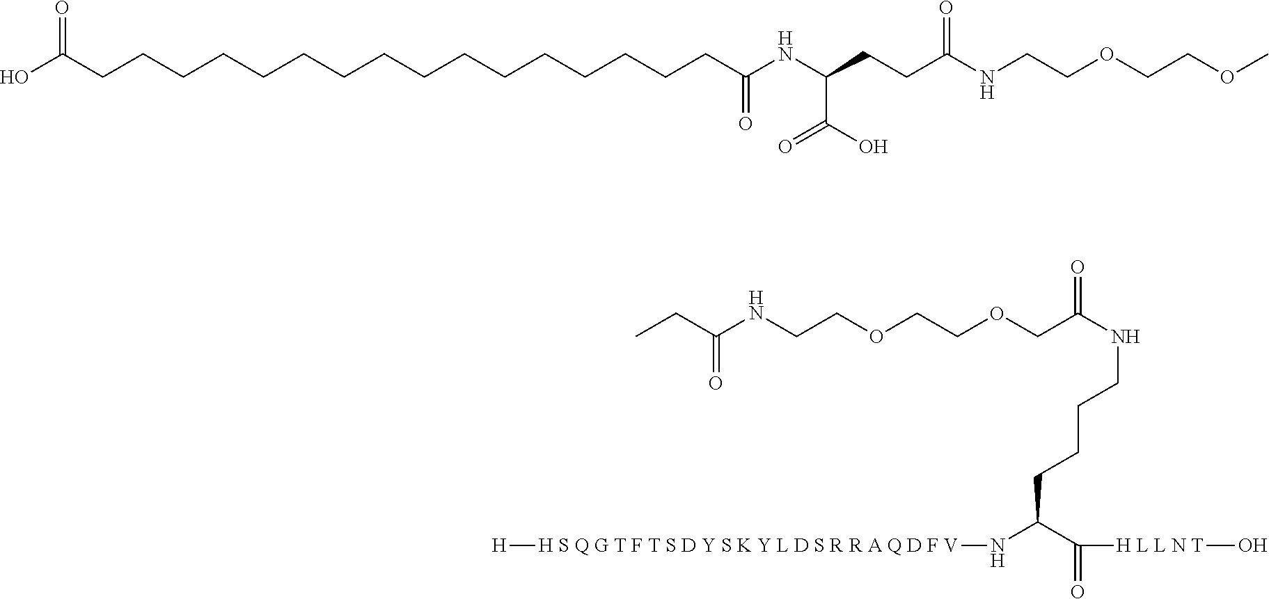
OC(CCCCCCCCCCCCCCCCC(NC(CCC(NCCOCCOC)=O)C(O)=O)=O)=O.CCC(NCCOCCOCC(NCCCCC(N[H S Q G T F T S D Y S K Y L D S R R A Q D F V][H])C([H L L N T]O)=O)=O)=O
